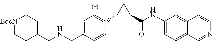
C1(CNCC2=CC=C(C3C(C(NC4=CC=C5C(=C4)C=CN=C5)=O)C3)C=C2)CC[BocN]CC1
